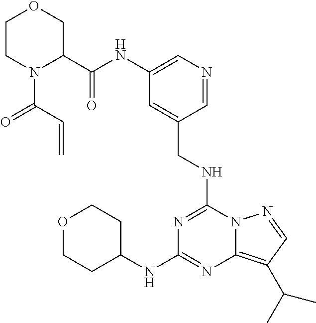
C1(C(NC2=CN=CC(CNC3=NC(NC4CCOCC4)=NC4=C(C(C)C)C=NN34)=C2)=O)COCCN1C(=O)C=C
